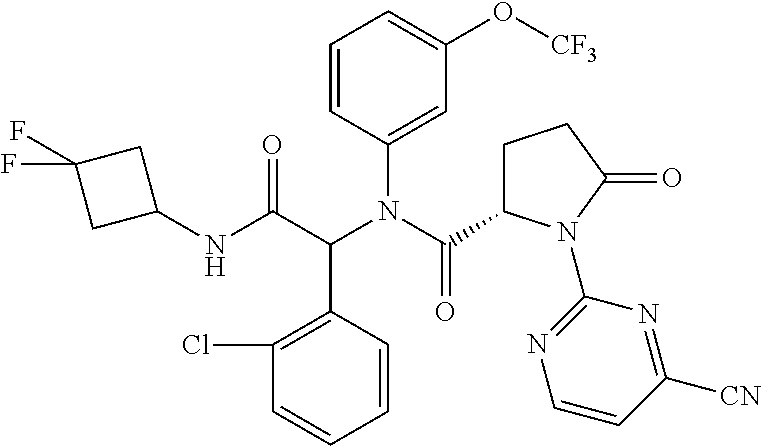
C1(Cl)=C(C(C(NC2CC(F)(F)C2)=O)N(C(=O)C2CCC(=O)N2C2=NC=CC([CN])=N2)C2=CC(O[CF3])=CC=C2)C=CC=C1
